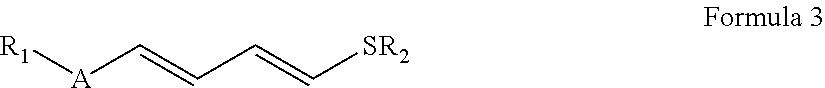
[R1][A]C=CC=C[SR2]
